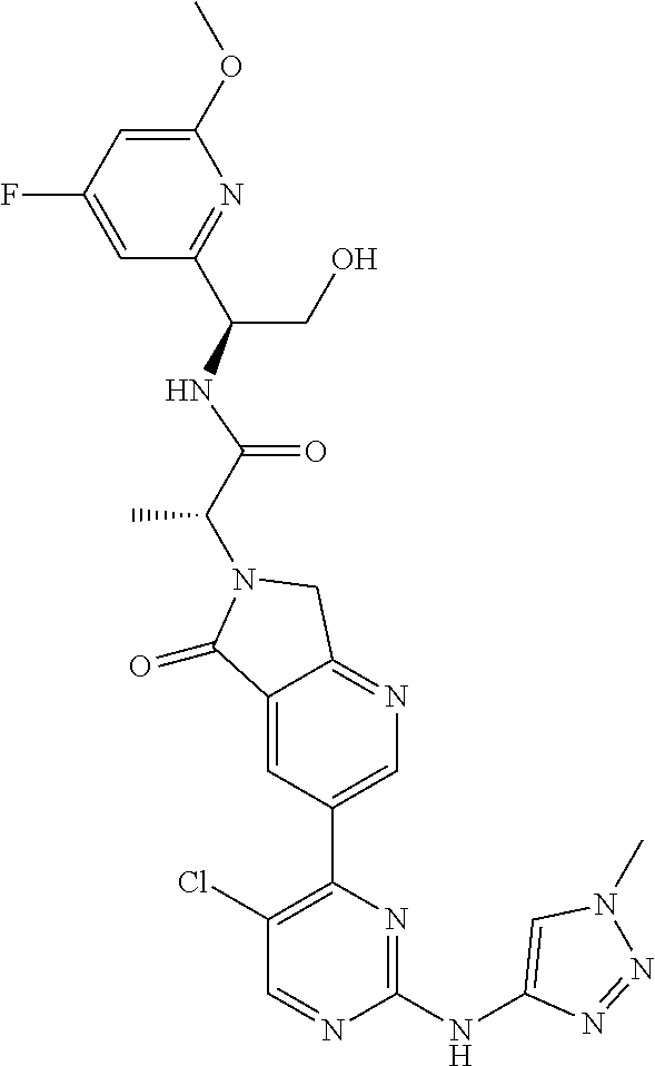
C1(=O)C2=CC(C3=C(Cl)C=NC(NC4=CN(C)N=N4)=N3)=CN=C2CN1C(C(=O)NC(C1=NC(OC)=CC(F)=C1)CO)C
